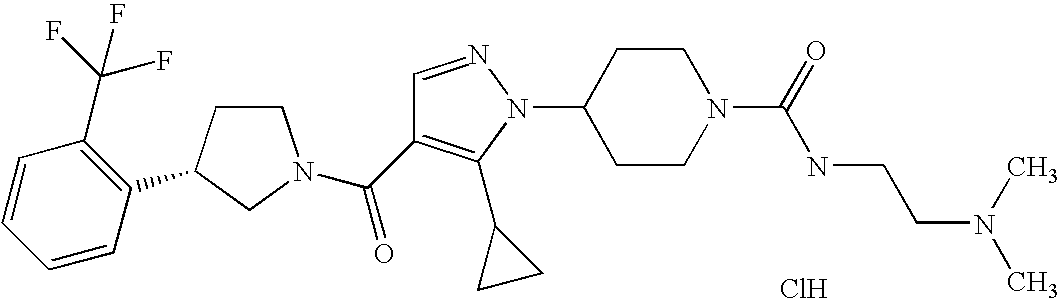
Cl.C1CC(C2=C(C(F)(F)F)C=CC=C2)CN1C(=O)C1=C(C2CC2)N(C2CCN(C(=O)NCCN(C)C)CC2)N=C1
